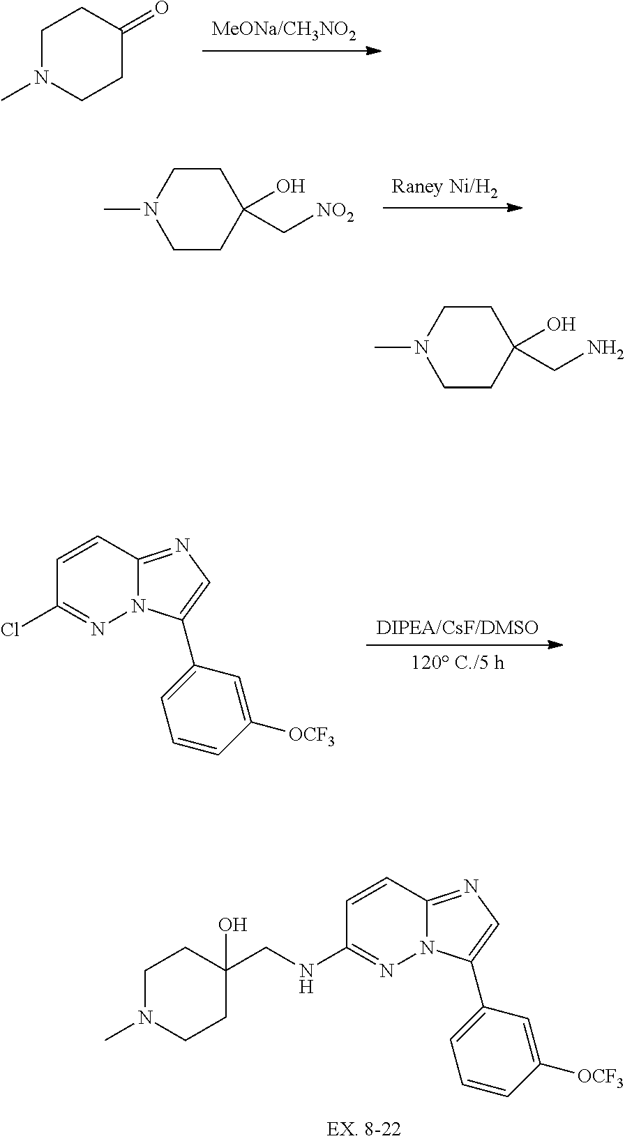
C1(NCC2(O)CCN(C)CC2)=NN2C(=NC=C2C2=CC=CC([OCF3])=C2)C=C1.[MeONa/CH3NO2].C1N(C)CCC(=O)C1.[Raney Ni/H2].C1CC(O)(C[NO2])CCN1C.[DIPEA/CsF/DMSO].[120 C./5 h].C1(Cl)=NN2C(=NC=C2C2=CC=CC([OCF3])=C2)C=C1.C1CC(O)(CN)CCN1C
